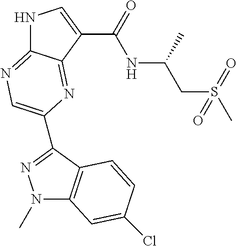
N1C2=NC=C(C3=NN(C)C4=C3C=CC(Cl)=C4)N=C2C(C(=O)NC(CS(C)(=O)=O)C)=C1
